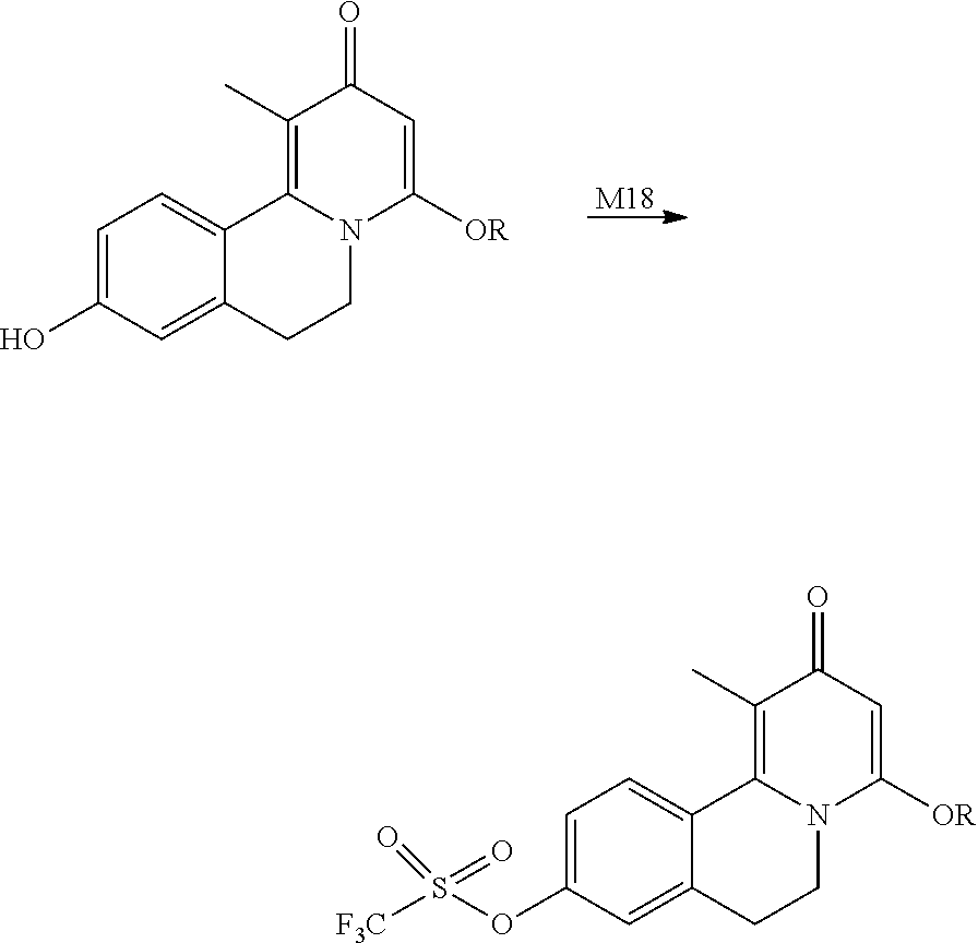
C12=CC(O)=CC=C1C1=C(C)C(=O)C=C([OR])N1CC2.[M18].C12=CC(OS([F3C])(=O)=O)=CC=C1C1=C(C)C(=O)C=C([OR])N1CC2
